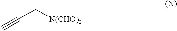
C(C[N(CHO)2])#C
